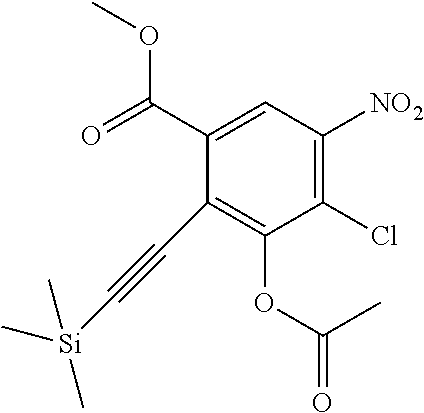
C1(Cl)=C([NO2])C=C(C(=O)OC)C(C#C[Si](C)(C)C)=C1OC(=O)C
